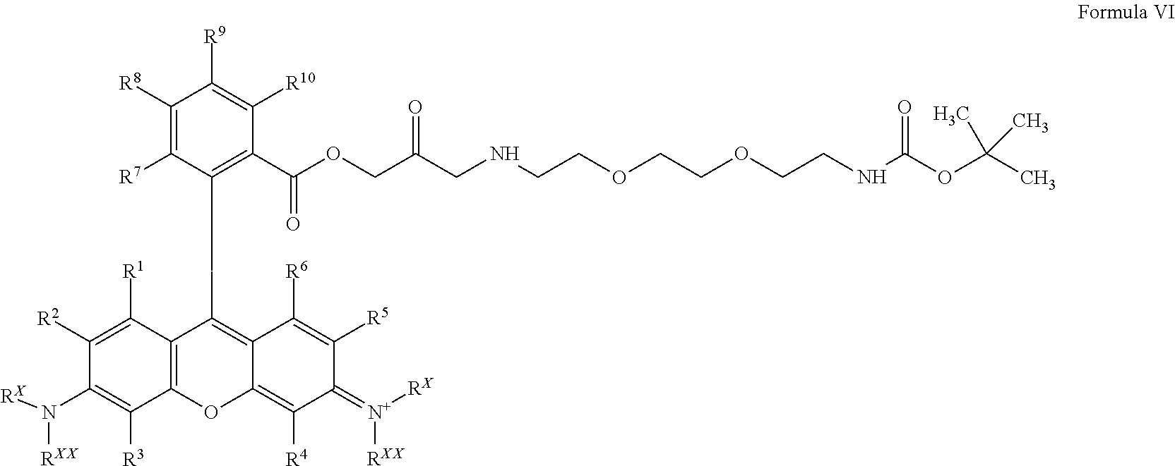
C1([R2])=C([R1])C2=C(C([R3])=C1N([RXX])[RX])OC1=C([R4])C(=[N+]([RX])[RXX])C([R5])=C([R6])C1=C2CCC1=C(C(OCC(CNCCOCCOCCNC(OC(C)(C)C)=O)=O)=O)C([R10])=C([R9])C([R8])=C1[R7]
